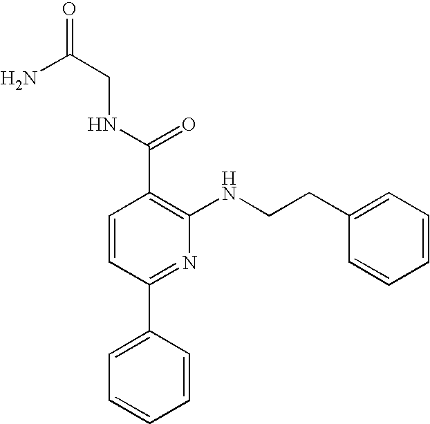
C1=CC(C2=CC=CC=C2)=NC(NCCC2=CC=CC=C2)=C1C(NCC(=O)N)=O
